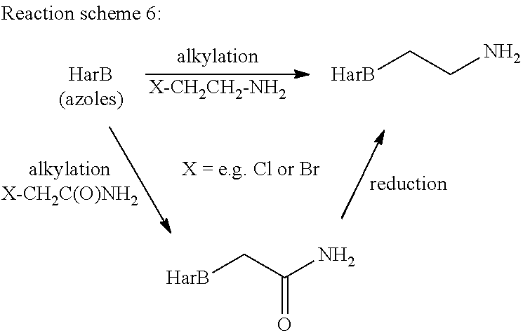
[X-CH2CH2-NH2].[HarB]CCN.[HarB]CC(N)=O
